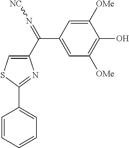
C1=C(C(=N[NC])C2=CSC(C3=CC=CC=C3)=N2)C=C([OMe])C(O)=C1[OMe]
